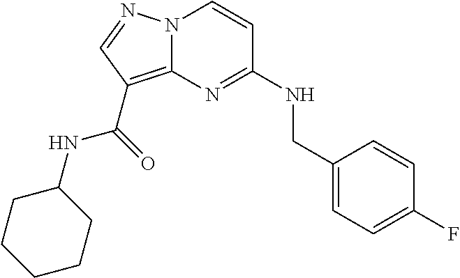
C1(F)=CC=C(CNC2=NC3=C(C(NC4CCCCC4)=O)C=NN3C=C2)C=C1
